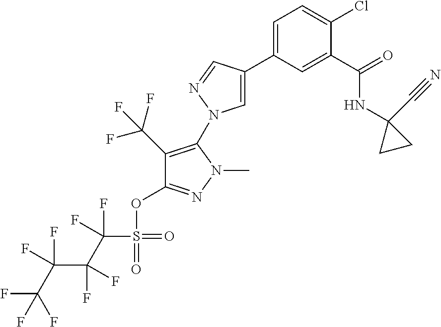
C1=C(C2=CN(C3=C(C(F)(F)F)C(OS(=O)(=O)C(C(C(C(F)(F)F)(F)F)(F)F)(F)F)=NN3C)N=C2)C=C(C(=O)NC2(C#N)CC2)C(Cl)=C1
